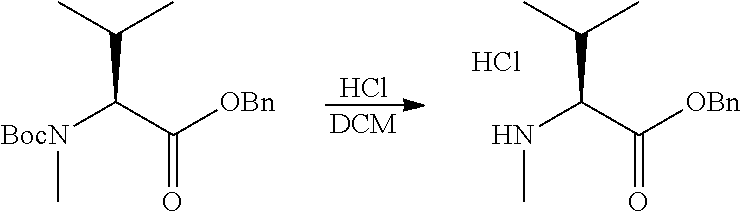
C(C(C([OBn])=O)[BocN]C)(C)C.[DCM].Cl.C(C(C([OBn])=O)NC)(C)C.Cl
